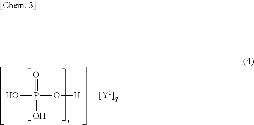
P(O[H])(O)(=O)O
